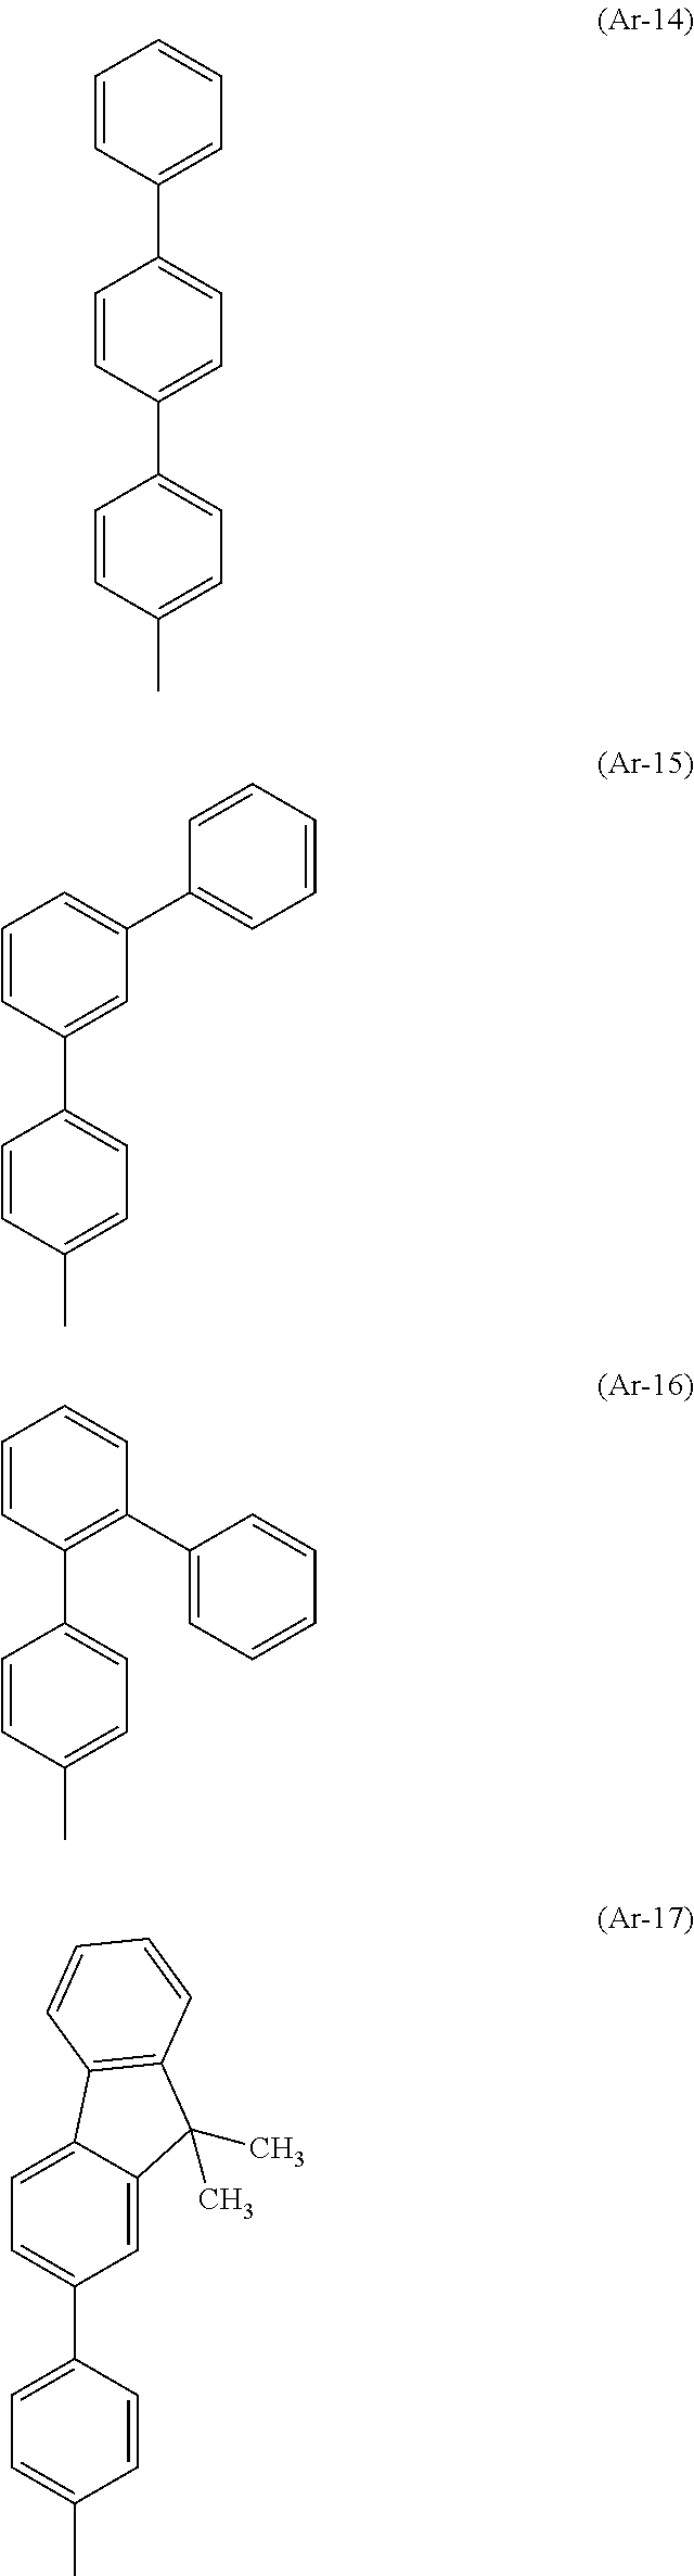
C1=CC(C2=CC=C(C3=CC=C(C)C=C3)C=C2)=CC=C1.C1=C(C2=CC=CC=C2)C=C(C2=CC=C(C)C=C2)C=C1.C1=CC(C2=CC=CC=C2)=C(C2=CC=C(C)C=C2)C=C1.C1=C2C(=CC(C3=CC=C(C)C=C3)=C1)C(C)(C)C1=C2C=CC=C1
